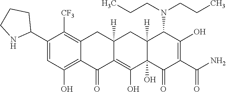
C12=C(O)C=C(C3CCCN3)C([CF3])=C1CC1([H])C(=C(O)C3(O)C([H])(C1)C(N(CCC)CCC)C(O)=C(C(N)=O)C3=O)C2=O
